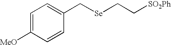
C1=C([MeO])C=CC(C[Se]CC[SO2Ph])=C1
